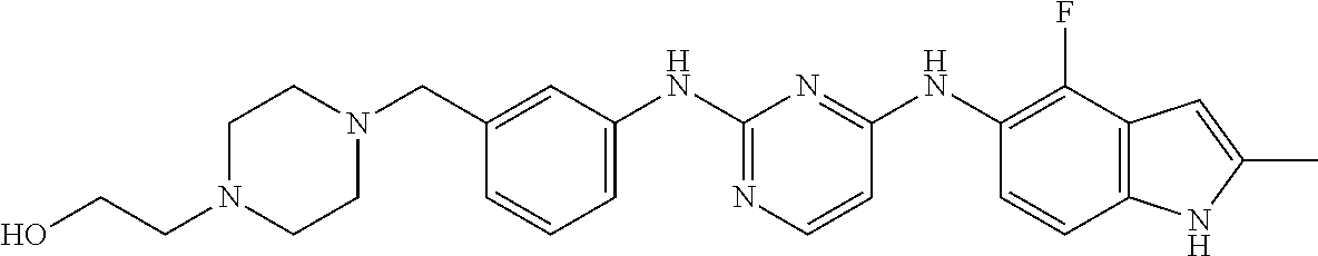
C1CN(CC2=CC(NC3=NC=CC(NC4=C(F)C5=C(C=C4)NC(C)=C5)=N3)=CC=C2)CCN1CCO
